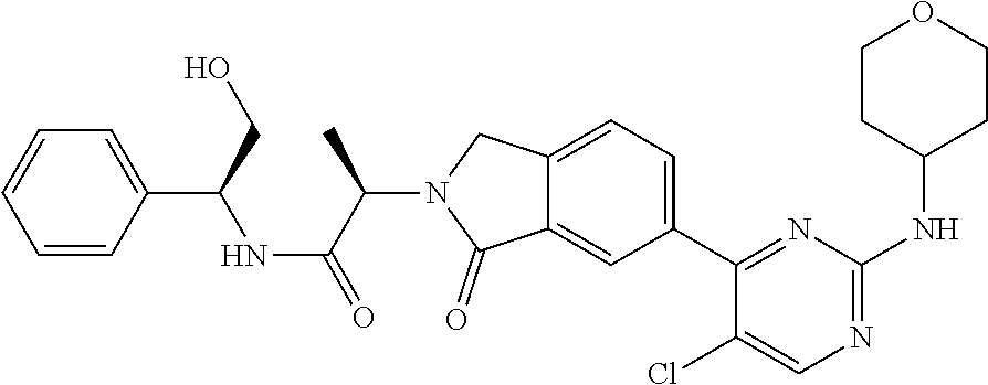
C12=CC(C3=NC(NC4CCOCC4)=NC=C3Cl)=CC=C1CN(C(C(NC(C1=CC=CC=C1)CO)=O)C)C2=O
